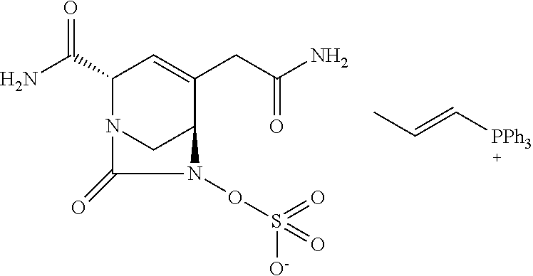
NC(C1N2CC(C(CC(N)=O)=C1)N(OS(=O)([O-])=O)C2=O)=O.CC=C[PPh3]
